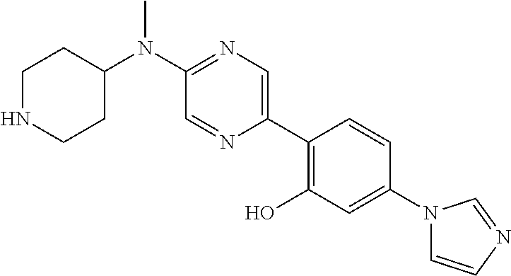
N(C1=NC=C(C2=C(O)C=C(N3C=CN=C3)C=C2)N=C1)(C1CCNCC1)C
